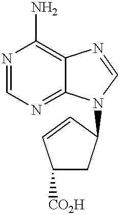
N1=CN=C2C(=C1N)N=CN2C1CC([CO2H])C=C1
